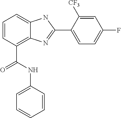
C1=CC(C(NC2=CC=CC=C2)=O)=C2C(=C1)NC(C1=CC=C(F)C=C1[CF3])=N2
